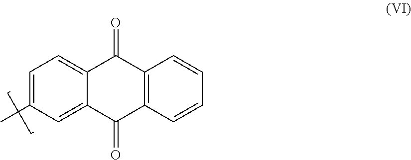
C12=CC=C(C)C=C1C(=O)C1=C(C2=O)C=CC=C1
